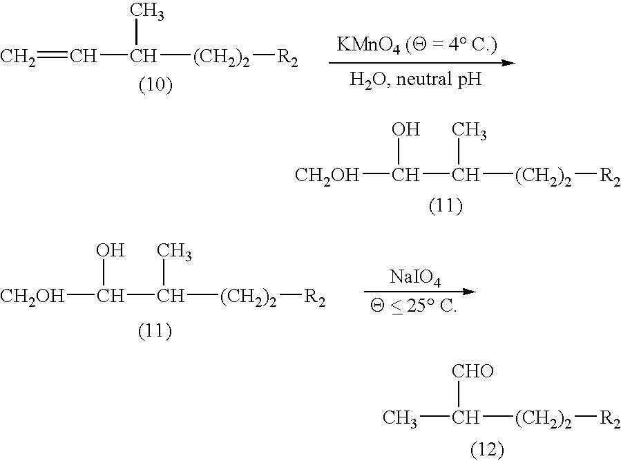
C(C([(CH2)2][R2])C)=C.C(C([(CH2)2][R2])C)([CH2OH])O.C(C([(CH2)2][R2])C)([CH2OH])O.[NaIO4].CC([(CH2)2][R2])[CHO]
